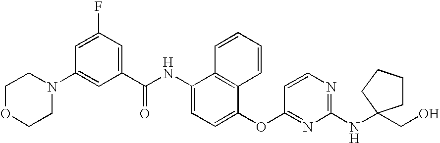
C1OCCN(C2=CC(C(NC3=CC=C(OC4=NC(NC5(CO)CCCC5)=NC=C4)C4=C3C=CC=C4)=O)=CC(F)=C2)C1
